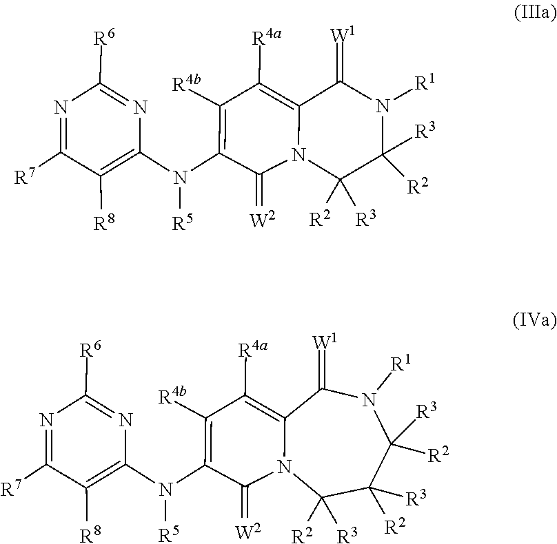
C1(=[W2])C(N(C2=C([R8])C([R7])=NC([R6])=N2)[R5])=C([R4b])C([R4a])=C2N1C([R2])([R3])C([R2])([R3])N([R1])C2=[W1].C1(=[W2])C(N(C2=C([R8])C([R7])=NC([R6])=N2)[R5])=C([R4b])C([R4a])=C2N1C([R2])([R3])C([R3])([R2])C([R2])([R3])N([R1])C2=[W1]
